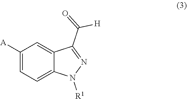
C1([A])=CC=C2C(=C1)C(C(=O)[H])=NN2[R1]
